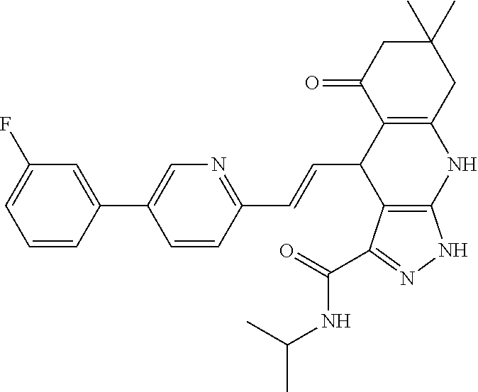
C1(C2=CC(F)=CC=C2)=CN=C(C=CC2C3=C(NC4=C2C(C(=O)NC(C)C)=NN4)CC(C)(C)CC3=O)C=C1
